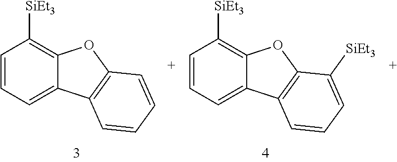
C1=CC=C2C(=C1[SiEt3])OC1=C2C=CC=C1.C1=CC=C2C(=C1[SiEt3])OC1=C2C=CC=C1[SiEt3]
